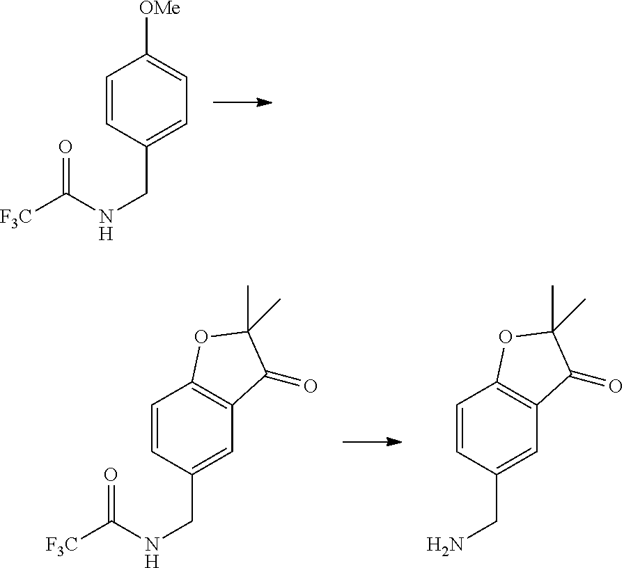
C1=CC(CNC(=O)[F3C])=CC=C1[OMe].C1=CC(CNC(=O)[F3C])=CC2=C1OC(C)(C)C2=O.C1=CC(CN)=CC2=C1OC(C)(C)C2=O
